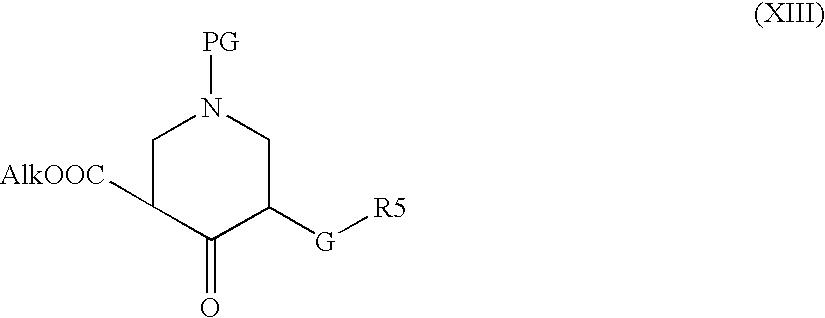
C1C([AlkOOC])C(=O)C([G][R5])CN1[PG]
